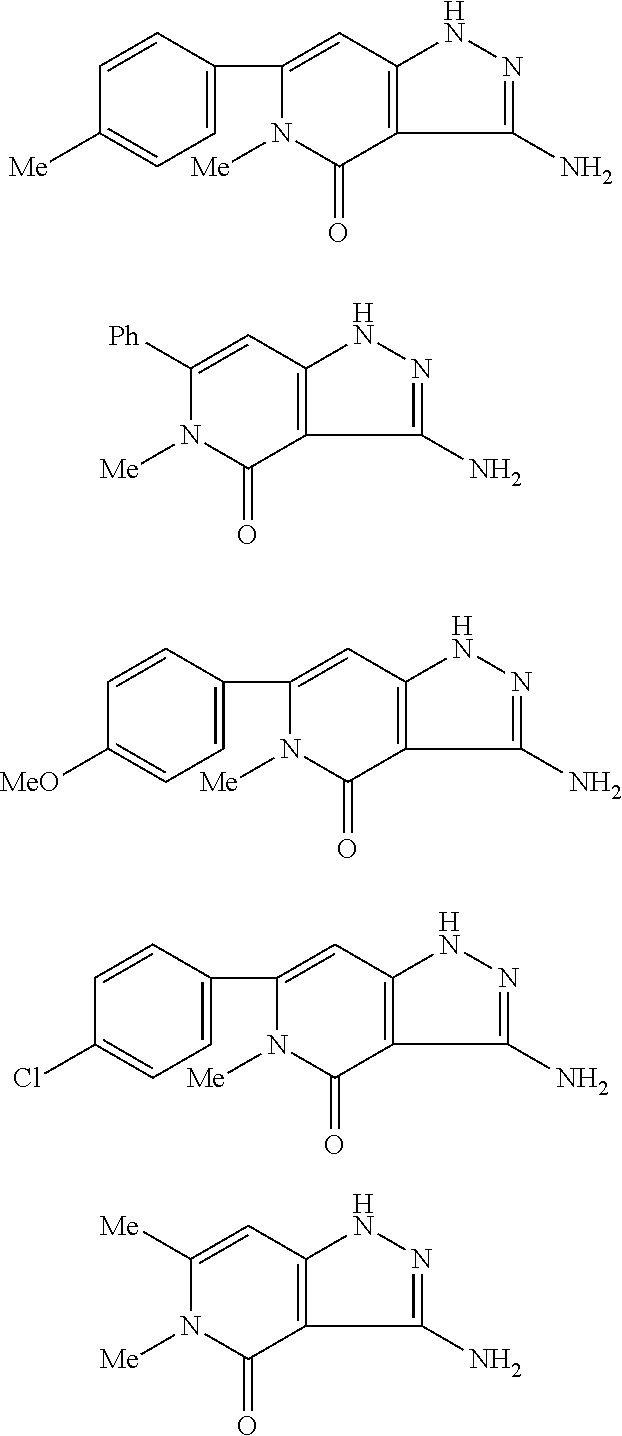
C1(C2=CC=C([Me])C=C2)=CC2=C(C(=O)N1[Me])C(N)=NN2.C1([Ph])=CC2=C(C(=O)N1[Me])C(N)=NN2.C1(C2=CC=C([MeO])C=C2)=CC2=C(C(=O)N1[Me])C(N)=NN2.C1(C2=CC=C(Cl)C=C2)=CC2=C(C(=O)N1[Me])C(N)=NN2.C1([Me])=CC2=C(C(=O)N1[Me])C(N)=NN2
